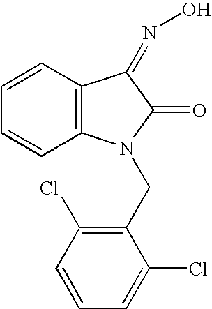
C1=CC2=C(C=C1)N(CC1=C(Cl)C=CC=C1Cl)C(=O)C2=NO
